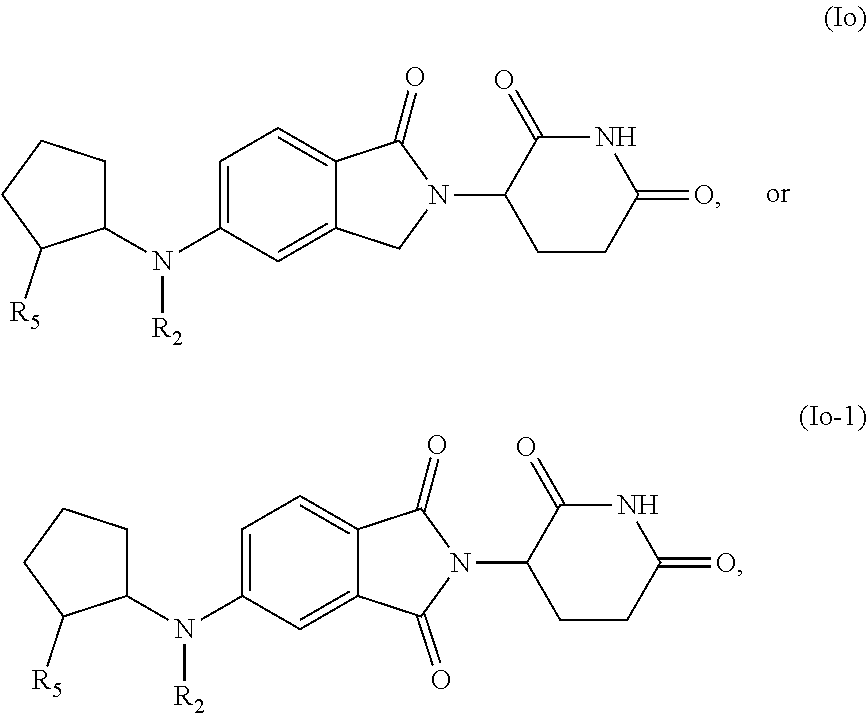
N(C1=CC=C2C(=C1)C(=O)N(C1CCC(=O)NC1=O)C2=O)([R2])C1CCCC1[R5].N(C1=CC=C2C(=C1)CN(C1CCC(=O)NC1=O)C2=O)([R2])C1CCCC1[R5]
